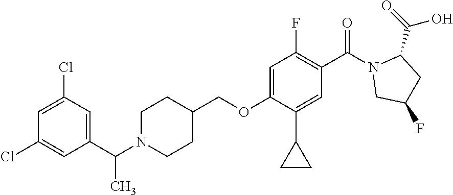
N1(C(C)C2=CC(Cl)=CC(Cl)=C2)CCC(COC2=CC(F)=C(C(=O)N3CC(F)CC3C(O)=O)C=C2C2CC2)CC1
